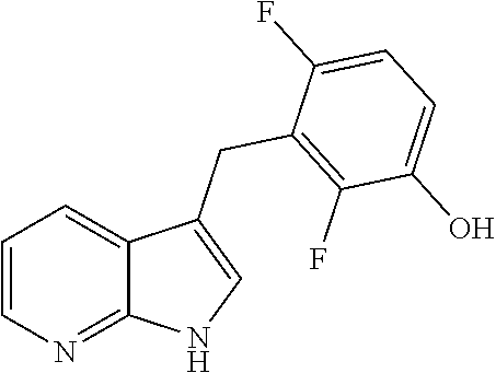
C1=CN=C2C(=C1)C(CC1=C(F)C(O)=CC=C1F)=CN2
